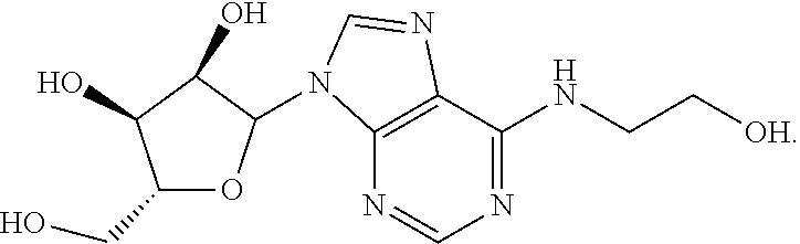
C12=C(C(NCC[OH])=NC=N1)N=CN2C1OC(CO)C(O)C1O
